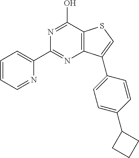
N1=CC=CC=C1C1=NC2=C(C(O)=N1)SC=C2C1=CC=C(C2CCC2)C=C1
